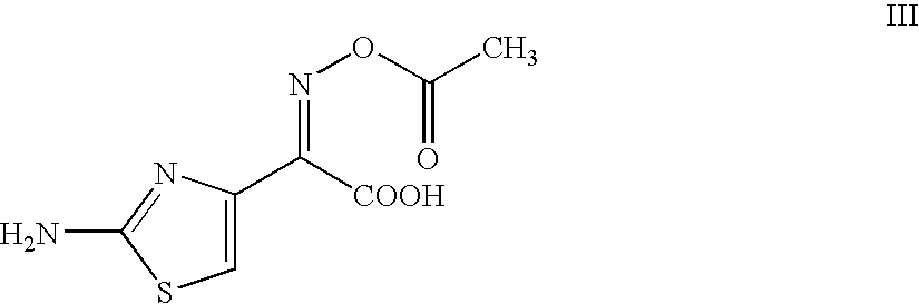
C1=C(C([COOH])=NOC(=O)C)N=C(N)S1
